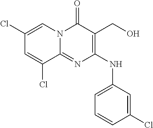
C1(NC2=CC=CC(Cl)=C2)=C(CO)C(=O)N2C(=N1)C(Cl)=CC(Cl)=C2
